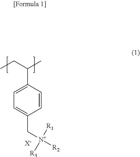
C1(C(CC)C)=CC=C(C[N+]([R2])([R1])[R3])C=C1.[X-]
